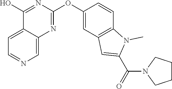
C12=CC=NC=C1N=C(OC1=CC3=C(C=C1)N(C)C(C(=O)N1CCCC1)=C3)N=C2O
